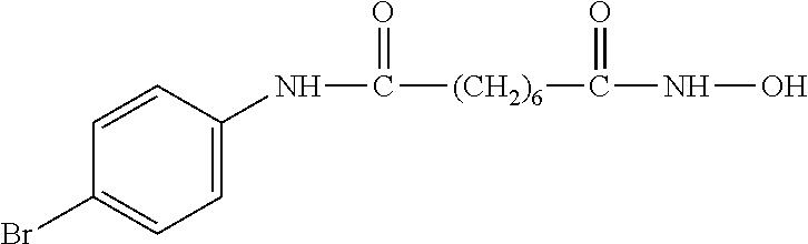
C1=CC(NC(=O)[(CH2)6]C(NO)=O)=CC=C1Br
